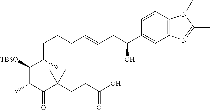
C(C(C)C(C(C(C(C)(C)CCC(O)=O)=O)C)[TBSO])CCC=CCC(C1=CC2=C(C=C1)N(C)C(C)=N2)O
